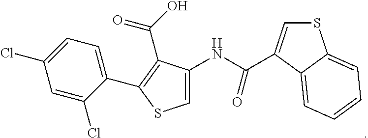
C1=C(NC(=O)C2=CSC3=CC=CC=C23)C(C(O)=O)=C(C2=CC=C(Cl)C=C2Cl)S1
